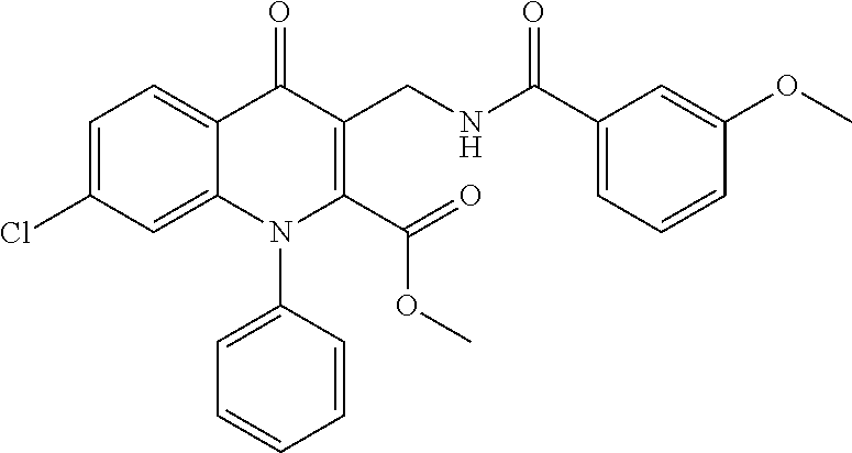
C1=C(Cl)C=C2C(=C1)C(=O)C(CNC(C1=CC=CC(OC)=C1)=O)=C(C(=O)OC)N2C1=CC=CC=C1
